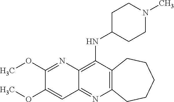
C12=C(C(NC3CCN(C)CC3)=C3C(=N1)C=C(OC)C(OC)=N3)CCCCC2
